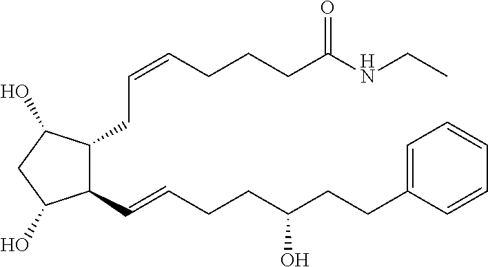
C1(C=CCCC(CCC2=CC=CC=C2)O)C(CC=CCCCC(NCC)=O)C(O)CC1O
